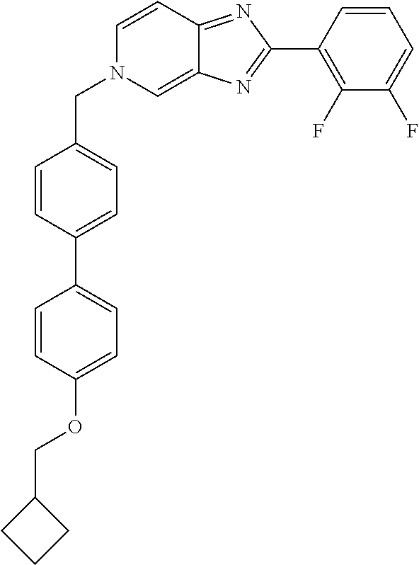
C1=CC(C2=CC=C(OCC3CCC3)C=C2)=CC=C1CN1C=C2C(=NC(C3=C(F)C(F)=CC=C3)=N2)C=C1
